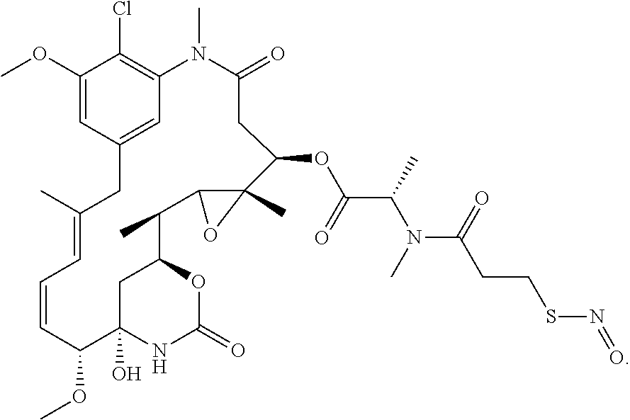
C1(OC)=CC2=CC(=C1Cl)N(C)C(=O)CC(OC(=O)C(N(C(CCSN=O)=O)C)C)C1(C)C(C(C)C3CC(O)(C(OC)C=CC=C(C)C2)NC(=O)O3)O1
